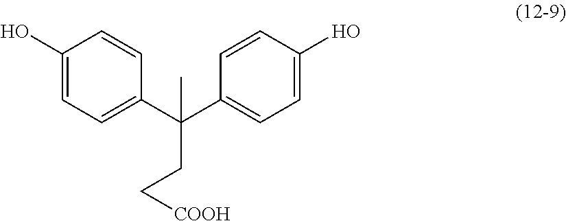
C1(O)=CC=C(C(C2=CC=C(O)C=C2)(C)CC[COOH])C=C1
